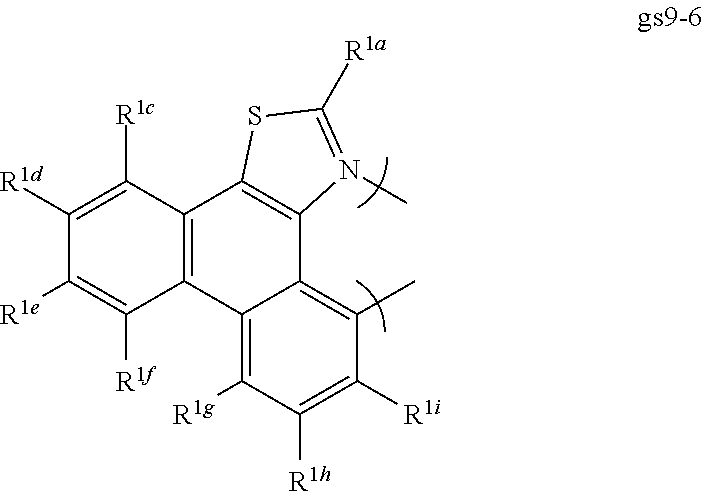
C12=C([R1g])C([R1h])=C([R1i])C(C)=C1C1=C(C3=C2C([R1f])=C([R1e])C([R1d])=C3[R1c])SC([R1a])=N1C
